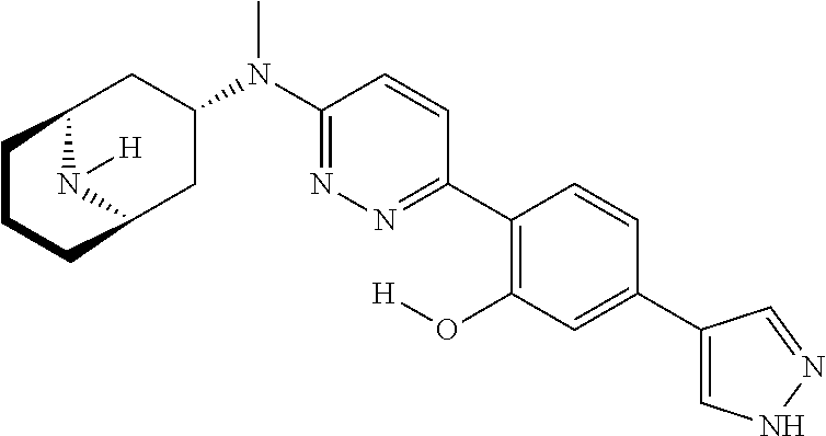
C12N([H])C(CC(N(C3=NN=C(C4=C(O[H])C=C(C5=CNN=C5)C=C4)C=C3)C)C1)CCC2
